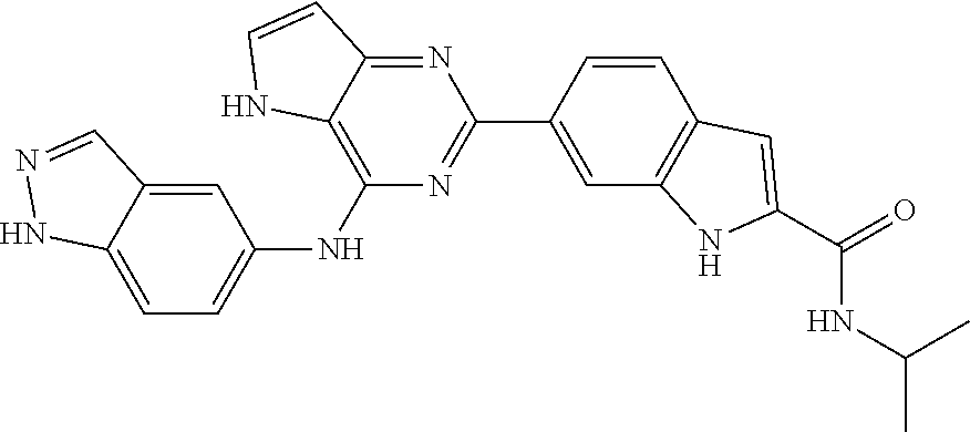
C1(NC2=CC=C3C(=C2)C=NN3)=C2C(=NC(C3=CC4=C(C=C3)C=C(C(=O)NC(C)C)N4)=N1)C=CN2
